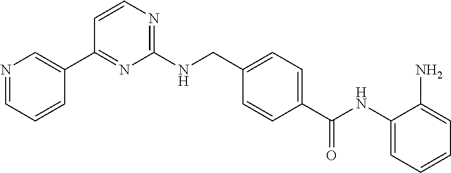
N1=CC=CC(C2=NC(NCC3=CC=C(C(NC4=CC=CC=C4N)=O)C=C3)=NC=C2)=C1
